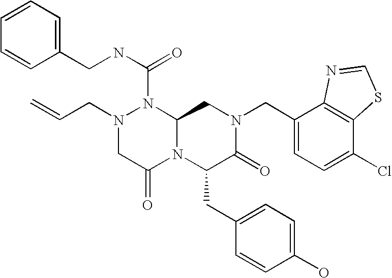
N(C(=O)N1N(CC=C)CC(=O)N2C1CN(CC1=CC=C(Cl)C3=C1N=CS3)C(=O)C2CC1=CC=C(O)C=C1)CC1=CC=CC=C1
